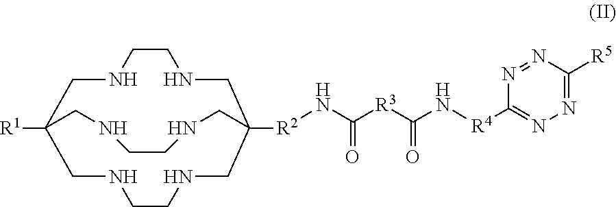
N1CC2([R2]NC([R3]C(N[R4]C3=NN=C([R5])N=N3)=O)=O)CNCCNCC([R1])(CNCC1)CNCCNC2
